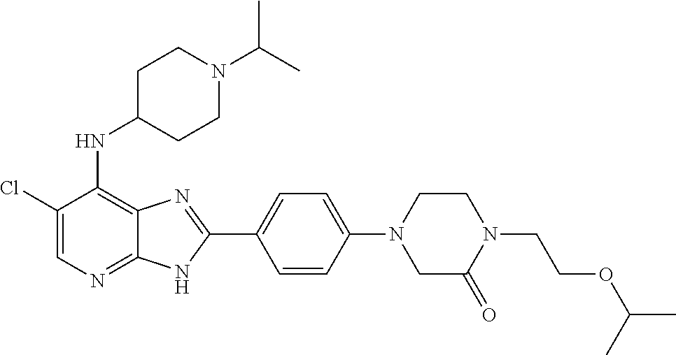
C1(Cl)=CN=C2C(=C1NC1CCN(C(C)C)CC1)N=C(C1=CC=C(N3CC(=O)N(CCOC(C)C)CC3)C=C1)N2
